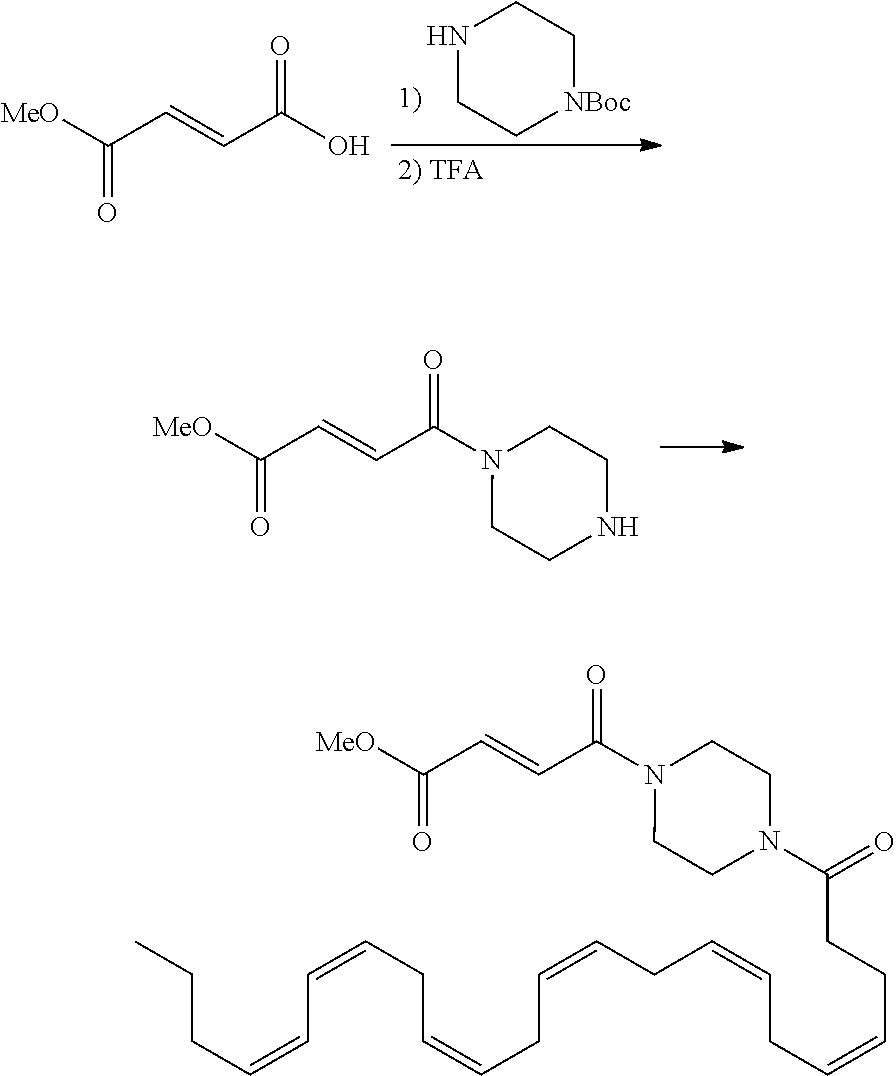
N1CC[NBoc]CC1.[MeO]C(C=CC(O)=O)=O.[MeO]C(C=CC(N1CCNCC1)=O)=O.[MeO]C(C=CC(N1CCN(C(=O)CCC=CCC=CCC=CCC=CCC=CC=CCCC)CC1)=O)=O
